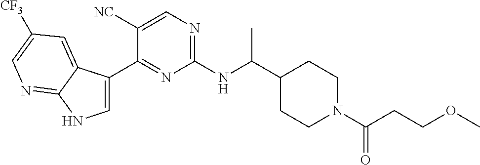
C1(C(NC2=NC=C([NC])C(C3=CNC4=NC=C([CF3])C=C34)=N2)C)CCN(C(CCOC)=O)CC1
